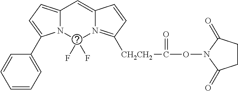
C12=CC=C(C3=CC=CC=C3)N1C(F)(F)N1=C([CH2CH2])C=CC1=C2.C(ON1C(=O)CCC1=O)=O
